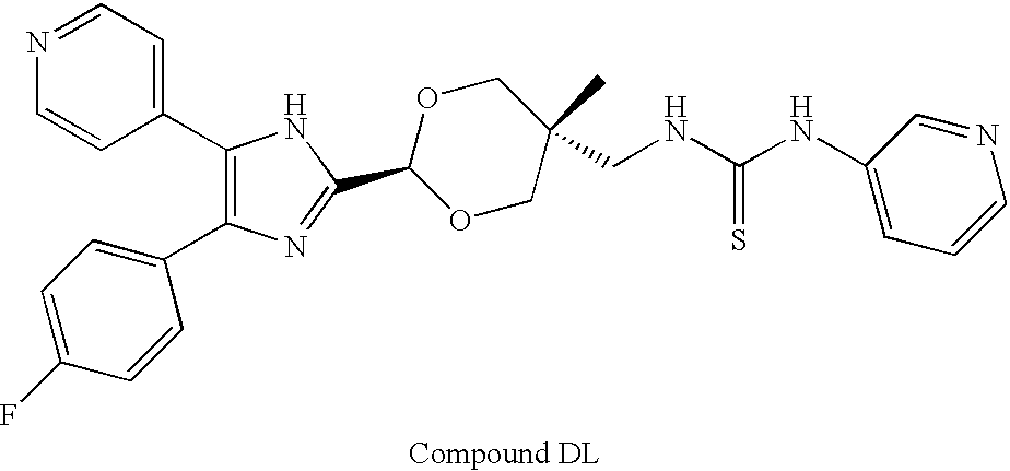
C1(C2=CC=NC=C2)=C(C2=CC=C(F)C=C2)N=C(C2OCC(C)(CNC(=S)NC3=CC=CN=C3)CO2)N1
